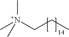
C[N+](CCC)(C)C
